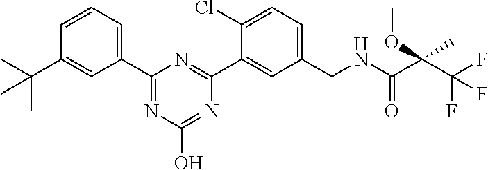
C1(CNC(C(C(F)(F)F)(OC)C)=O)=CC=C(Cl)C(C2=NC(C3=CC=CC(C(C)(C)C)=C3)=NC(O)=N2)=C1
